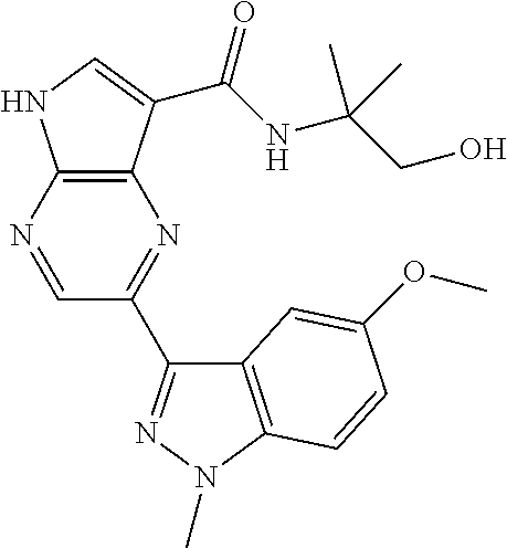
C12=C(C(C(NC(CO)(C)C)=O)=CN1)N=C(C1=NN(C)C3=C1C=C(OC)C=C3)C=N2
